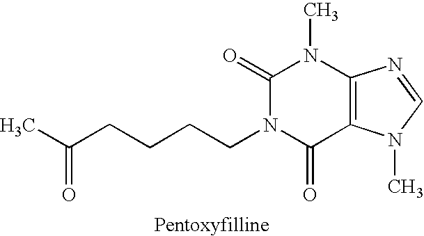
C1(=O)N(CCCCC(C)=O)C(=O)C2=C(N1C)N=CN2C
